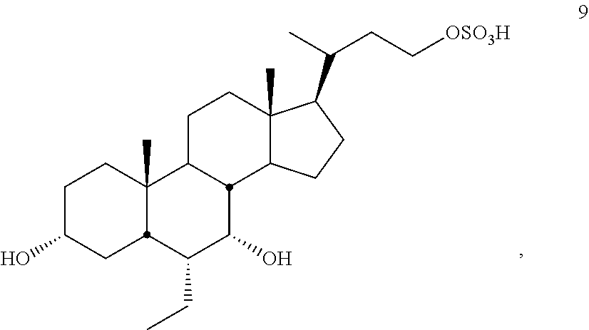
C1C(O)CC2C(C)(C1)C1CCC3(C)C(CCC3C(C)CC[OSO3H])C1C(O)C2CC
